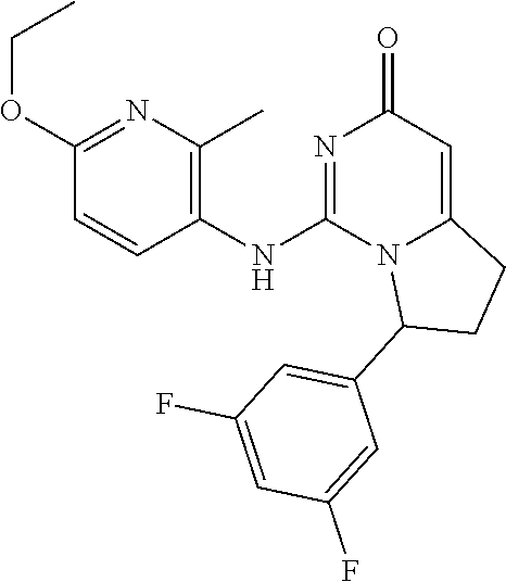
C1(NC2=NC(=O)C=C3N2C(C2=CC(F)=CC(F)=C2)CC3)=C(C)N=C(OCC)C=C1
